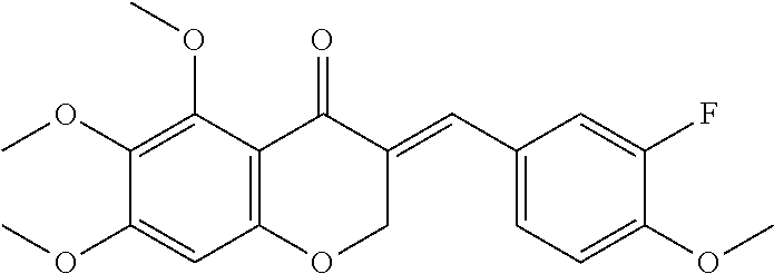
C12=C(C(OC)=C(OC)C(OC)=C1)C(=O)C(=CC1=CC=C(OC)C(F)=C1)CO2
